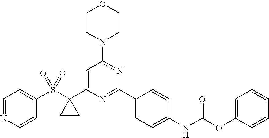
C1=C(C2(S(C3=CC=NC=C3)(=O)=O)CC2)N=C(C2=CC=C(NC(OC3=CC=CC=C3)=O)C=C2)N=C1N1CCOCC1
